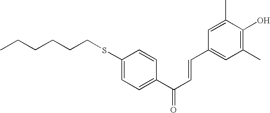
C1(SCCCCCC)=CC=C(C(C=CC2=CC(C)=C(O)C(C)=C2)=O)C=C1
